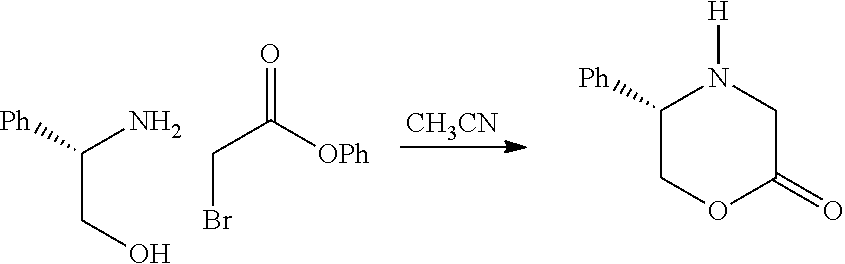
C(CO)(N)[Ph].C(Br)C([OPh])=O.[CH3CN].C1([Ph])COC(=O)CN1[H]
